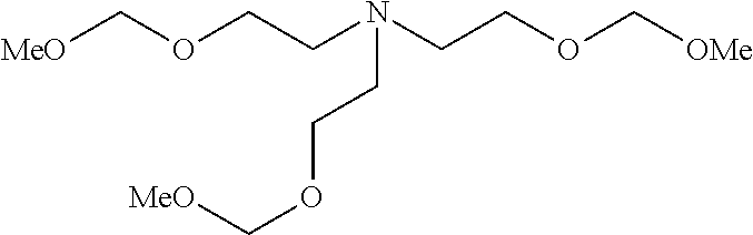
[MeO]COCCN(CCOC[OMe])CCOC[MeO]
